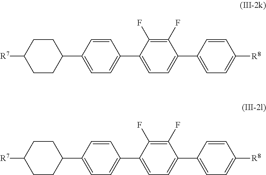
C1CC(C2=CC=C(C3=CC=C(C4=CC=C([R8])C=C4)C(F)=C3F)C=C2)CCC1[R7].C1CC(C2=CC=C(C3=CC=C(C4=CC=C([R8])C=C4)C(F)=C3F)C=C2)CCC1[R7]
